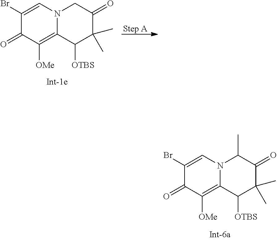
C1(Br)=CN2C(=C([OMe])C1=O)C([OTBS])C(C)(C)C(=O)C2.C1(Br)=CN2C(=C([OMe])C1=O)C([OTBS])C(C)(C)C(=O)C2C
